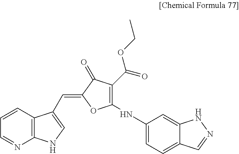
C1=CC2=C(N=C1)NC=C2C=C1C(=O)C(C(=O)OCC)=C(NC2=CC=C3C(=C2)NN=C3)O1
